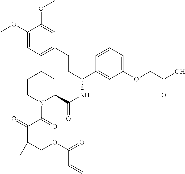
C1(OC)=CC=C(CCC(NC(=O)C2CCCCN2C(C(=O)C(COC(=O)C=C)(C)C)=O)C2=CC(OCC(O)=O)=CC=C2)C=C1OC
